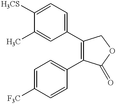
C1=C(C)C([H3CS])=CC=C1C1=C(C2=CC=C([F3C])C=C2)C(=O)OC1
